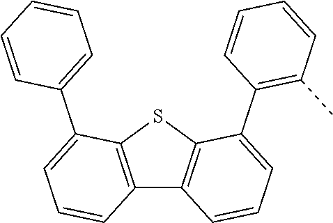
C12=C(SC3=C1C=CC=C3C1=C(C)C=CC=C1)C(C1=CC=CC=C1)=CC=C2
